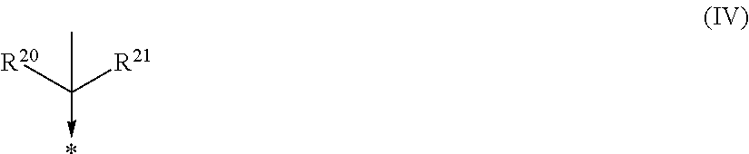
[R20]C([R21])(->*)C
